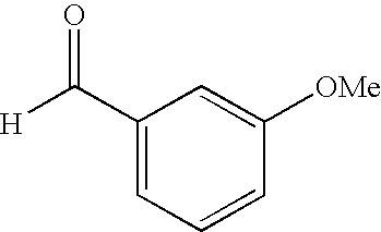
[H]C(=O)C1=CC=CC([OMe])=C1
